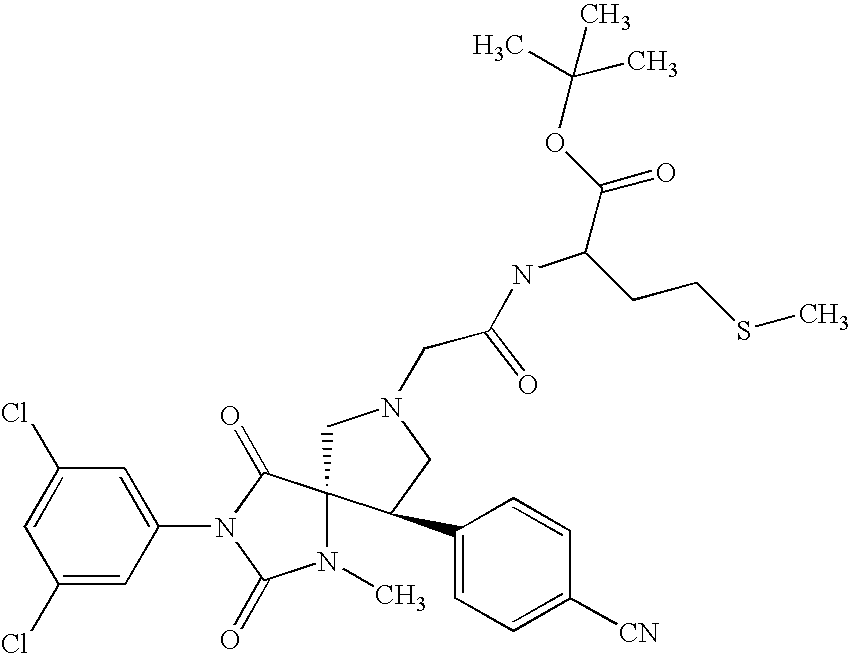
C1=C(Cl)C=C(N2C(=O)C3(N(C)C2=O)CN(CC(=O)NC(C(OC(C)(C)C)=O)CCSC)CC3C2=CC=C([CN])C=C2)C=C1Cl
